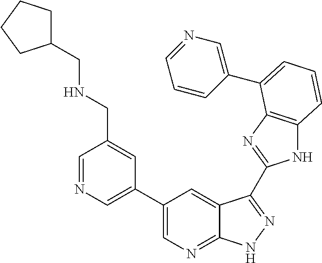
C1(C2=CN=C3C(=C2)C(C2=NC4=C(N2)C=CC=C4C2=CN=CC=C2)=NN3)=CN=CC(CNCC2CCCC2)=C1
